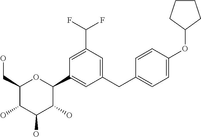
C1(CO)C(O)C(O)C(O)C(C2=CC(CC3=CC=C(OC4CCCC4)C=C3)=CC(C(F)F)=C2)O1
